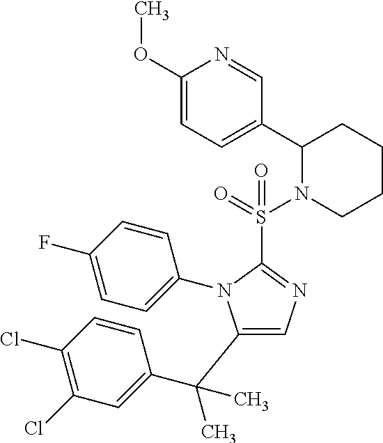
C1(OC)=CC=C(C2N(S(=O)(C3=NC=C(C(C)(C)C4=CC(Cl)=C(Cl)C=C4)N3C3=CC=C(F)C=C3)=O)CCCC2)C=N1
